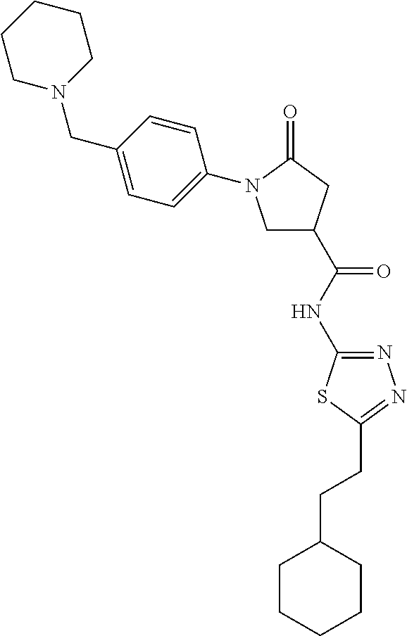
N1(CC2=CC=C(N3CC(C(NC4=NN=C(CCC5CCCCC5)S4)=O)CC3=O)C=C2)CCCCC1
